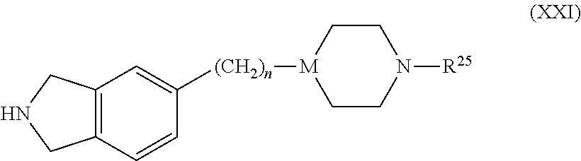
C1([(CH2)n][M]2CCN([R25])CC2)=CC2=C(C=C1)CNC2
